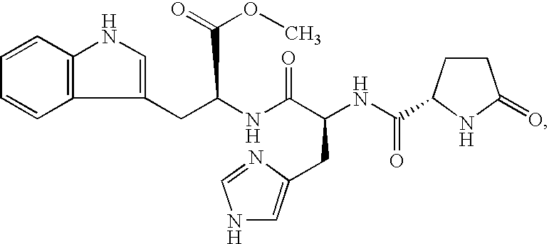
C1=CC2=C(C=C1)NC=C2CC(NC(C(NC(=O)C1CCC(=O)N1)CC1=CNC=N1)=O)C(=O)OC
